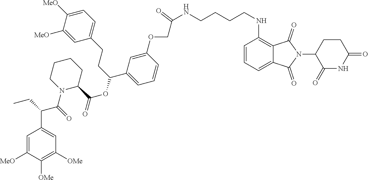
C1=C(OCC(=O)NCCCCNC2=C3C(=CC=C2)C(=O)N(C2C(=O)NC(=O)CC2)C3=O)C=CC=C1C(CCC1=CC=C([MeO])C([MeO])=C1)OC(=O)C1CCCCN1C(C(C1=CC([OMe])=C([OMe])C([MeO])=C1)CC)=O
